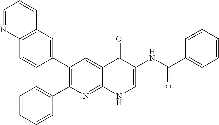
C12=C(C=C(C3=C(C4=CC=CC=C4)N=C4C(=C3)C(=O)C(NC(C3=CC=CC=C3)=O)=CN4)C=C1)C=CC=N2
